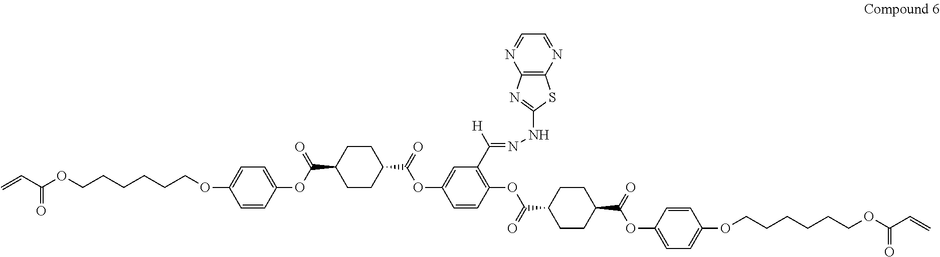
C=CC(OCCCCCCOC1=CC=C(OC(C2CCC(C(=O)OC3=CC(C([H])=NNC4=NC5=C(S4)N=CC=N5)=C(OC(C4CCC(C(=O)OC5=CC=C(OCCCCCCOC(C=C)=O)C=C5)CC4)=O)C=C3)CC2)=O)C=C1)=O
